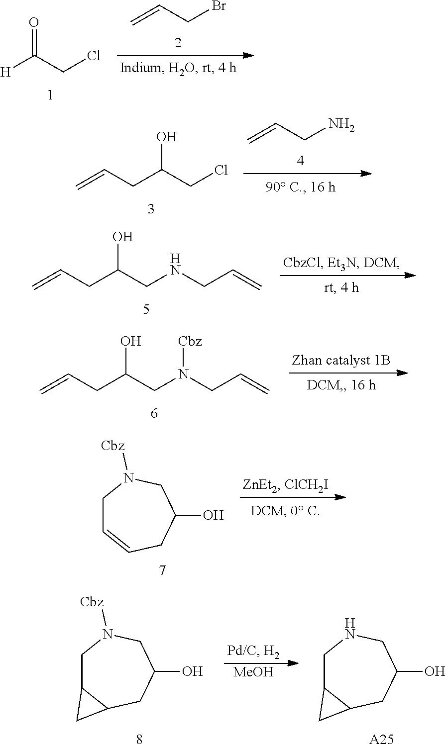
[H]C(CCl)=O.C=CCBr.C(C(CCl)O)C=C.C=CCN.C(C(CNCC=C)O)C=C.C(C(CN(CC=C)[Cbz])O)C=C.C1C=CCC(O)CN1[Cbz].C1C2C(CC(O)CN1[Cbz])C2.[MeOH].C1C2C(CC(O)CN1)C2.[A25]
